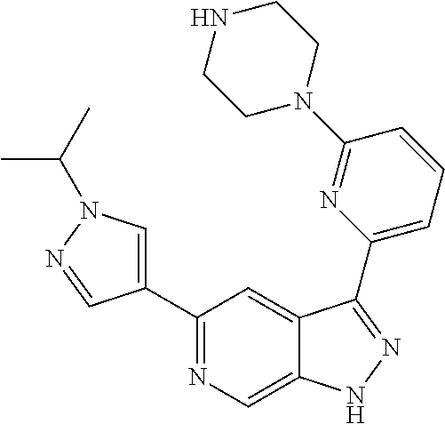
C1(C2=CN(C(C)C)N=C2)=NC=C2C(=C1)C(C1=CC=CC(N3CCNCC3)=N1)=NN2
